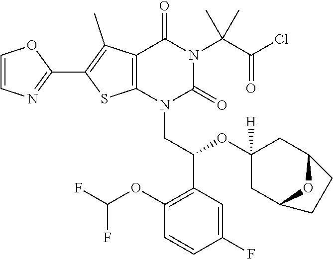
C1=CN=C(C2=C(C)C3=C(S2)N(CC(OC2([H])CC4OC(C2)CC4)C2=C(OC(F)F)C=CC(F)=C2)C(=O)N(C(C)(C(=O)Cl)C)C3=O)O1
